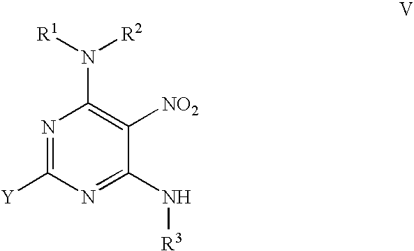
N1=C([Y])N=C(N[R3])C([NO2])=C1N([R1])[R2]
